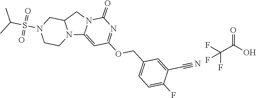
N12C3=CC(OCC4=CC=C(F)C(C#N)=C4)=NC(=O)N3CC1CN(S(C(C)C)(=O)=O)CC2.O=C(O)C(F)(F)F
